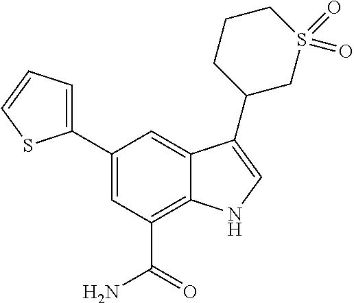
C1(C2=CC=CS2)=CC(C(N)=O)=C2C(=C1)C(C1CS(=O)(=O)CCC1)=CN2
